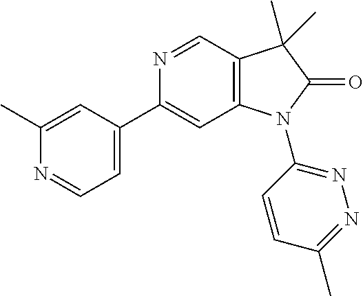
N1=CC2=C(C=C1C1=CC=NC(C)=C1)N(C1=NN=C(C)C=C1)C(=O)C2(C)C
